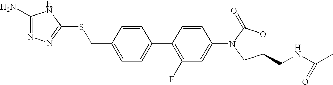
C1(CSC2=NN=C(N)N2)=CC=C(C2=C(F)C=C(N3CC(CNC(C)=O)OC3=O)C=C2)C=C1
